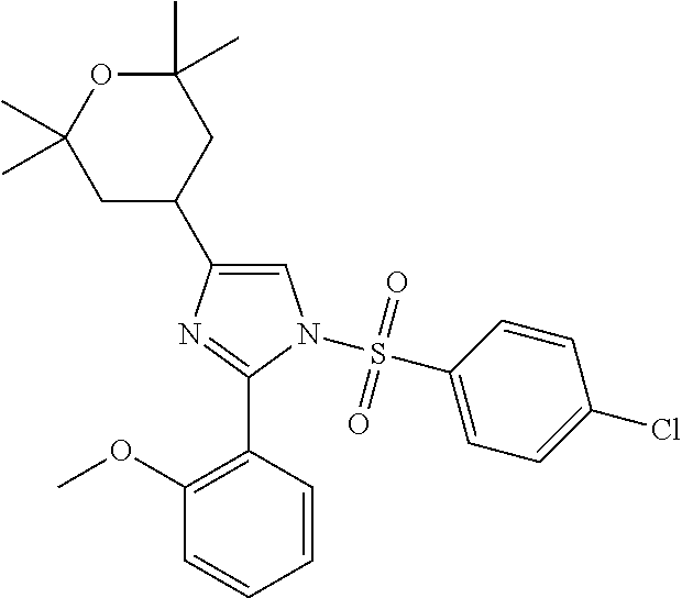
C1=C(C2CC(C)(C)OC(C)(C)C2)N=C(C2=C(OC)C=CC=C2)N1S(C1=CC=C(Cl)C=C1)(=O)=O
